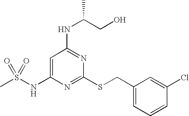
C1=C(NS(C)(=O)=O)N=C(SCC2=CC=CC(Cl)=C2)N=C1NC(CO)C
